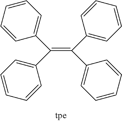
C(=C(C1=CC=CC=C1)C1=CC=CC=C1)(C1=CC=CC=C1)C1=CC=CC=C1
